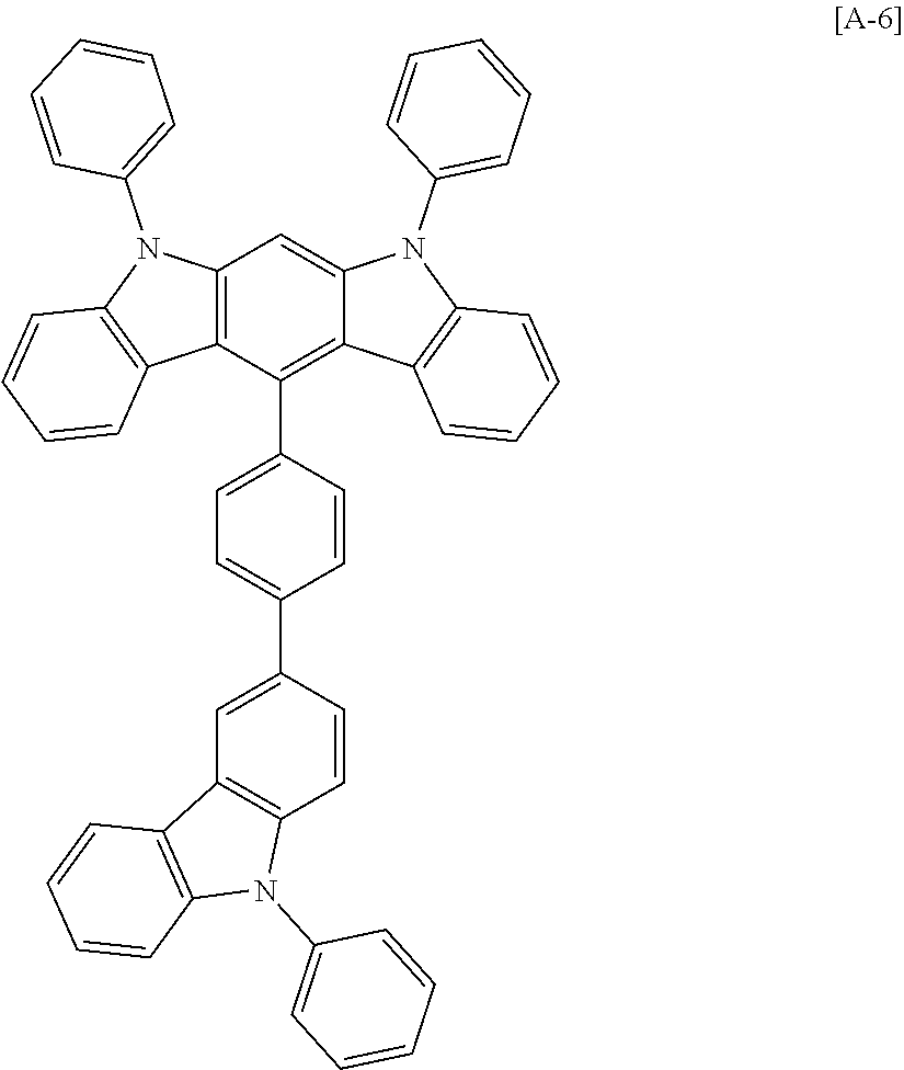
C12=C(C(C3=CC=C(C4=CC5=C(C=C4)N(C4=CC=CC=C4)C4=C5C=CC=C4)C=C3)=C3C(=C1)N(C1=CC=CC=C1)C1=C3C=CC=C1)C1=C(N2C2=CC=CC=C2)C=CC=C1
